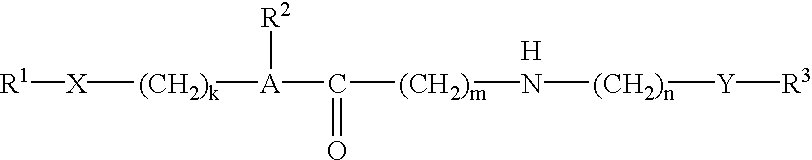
[R1][X][(CH2)k][A](C([(CH2)m]N[(CH2)n][Y][R3])=O)[R2].[H]
